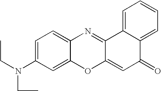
C1=C2C(=CC=C1)C(=O)C=C1C2=NC2=CC=C(N(CC)CC)C=C2O1
